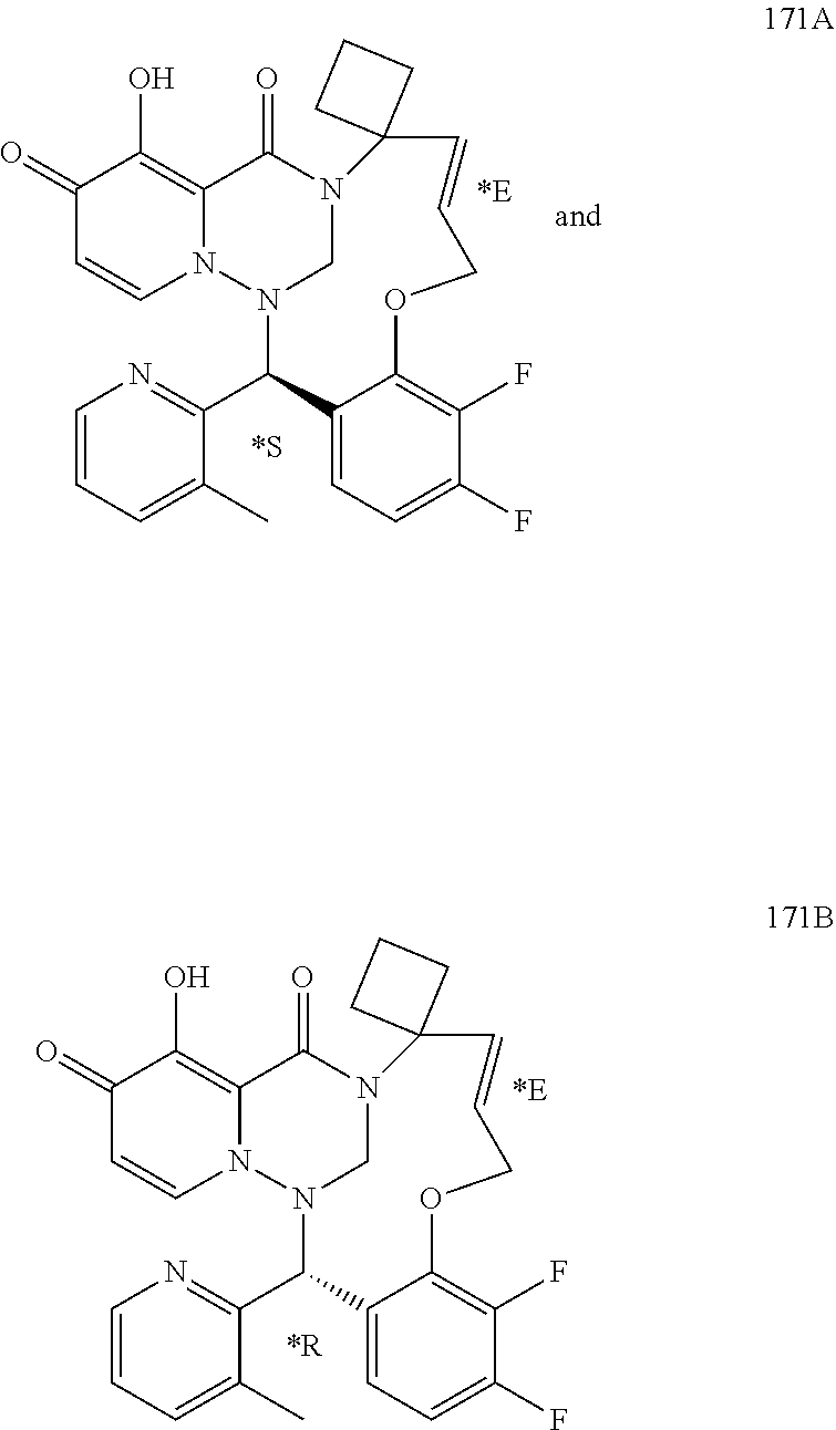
C1(C2=NC=CC=C2C)N2CN(C(=O)C3=C(O)C(=O)C=CN23)C2(C=CCOC3=C(F)C(F)=CC=C13)CCC2.C1(C2=NC=CC=C2C)N2CN(C(=O)C3=C(O)C(=O)C=CN23)C2(C=CCOC3=C(F)C(F)=CC=C13)CCC2
